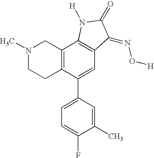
N1(C)CCC2=C(C1)C1=C(C=C2C2=CC=C(F)C(C)=C2)C(=NO[H])C(=O)N1[H]
